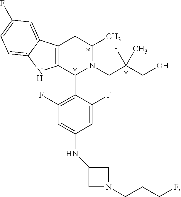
C1=C(F)C(C2N(CC(CO)(C)F)C(C)CC3=C2NC2=CC=C(F)C=C32)=C(F)C=C1NC1CN(CCCF)C1
